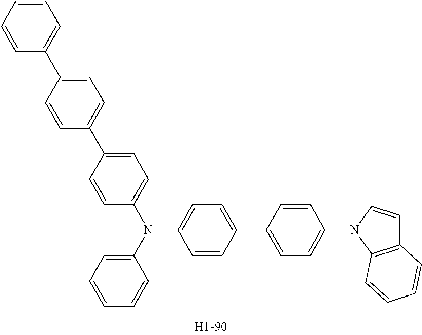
C1=CC=CC(C2=CC=C(C3=CC=C(N(C4=CC=CC=C4)C4=CC=C(C5=CC=C(N6C7=C(C=C6)C=CC=C7)C=C5)C=C4)C=C3)C=C2)=C1
